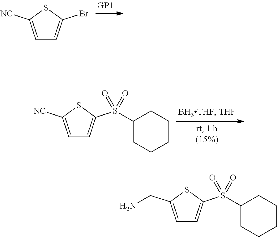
C1=C([NC])SC(S(C2CCCCC2)(=O)=O)=C1.C1=C([NC])SC(Br)=C1.C1=C(CN)SC(S(C2CCCCC2)(=O)=O)=C1
